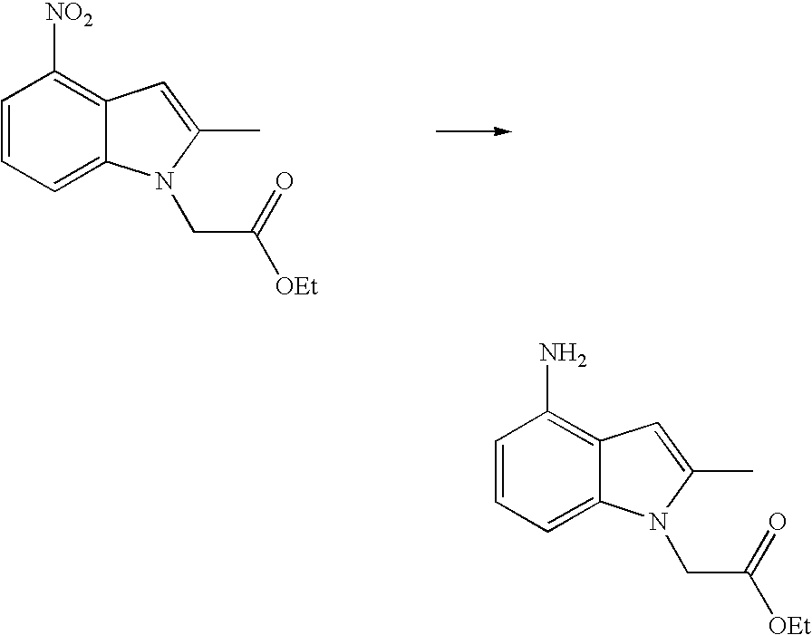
C1=CC=C2C(=C1[NO2])C=C(C)N2CC([OEt])=O.C1=CC=C2C(=C1N)C=C(C)N2CC([OEt])=O
